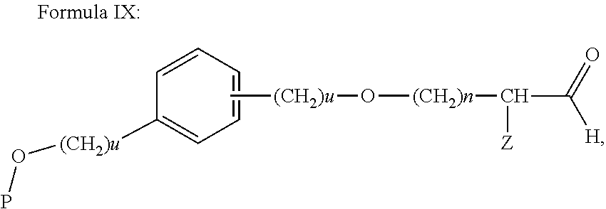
C1=CC=CC([(CH2)u]OP)=C1.C[(CH2)u]O[(CH2)n]C(C([H])=O)[Z]
